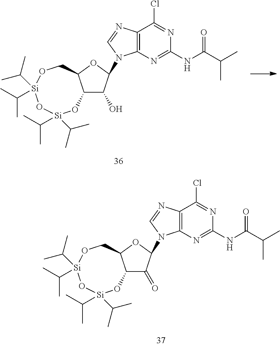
C12C(O)C(N3C4=C(N=C3)C(Cl)=NC(NC(=O)C(C)C)=N4)OC1CO[Si](C(C)C)(C(C)C)O[Si](C(C)C)(C(C)C)O2.C12C(=O)C(N3C4=C(N=C3)C(Cl)=NC(NC(=O)C(C)C)=N4)OC1CO[Si](C(C)C)(C(C)C)O[Si](C(C)C)(C(C)C)O2
